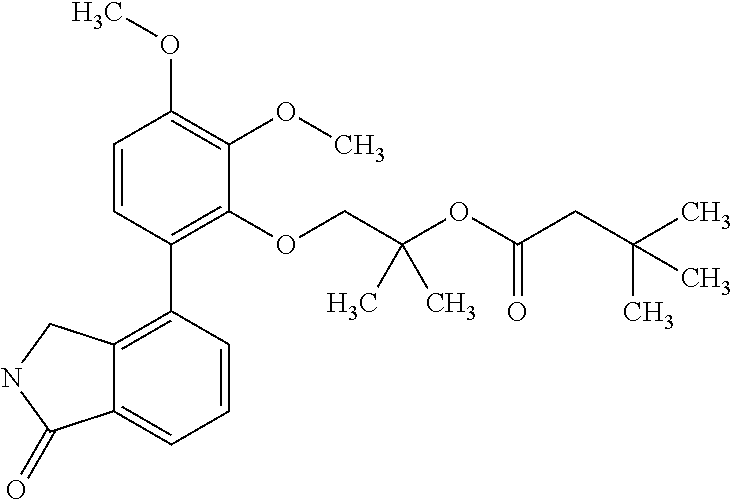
C1=CC(C2=C3C(=CC=C2)C(=O)NC3)=C(OCC(OC(CC(C)(C)C)=O)(C)C)C(OC)=C1OC
